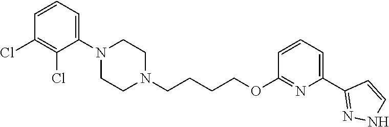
C1N(CCCCOC2=NC(C3=NNC=C3)=CC=C2)CCN(C2=CC=CC(Cl)=C2Cl)C1
